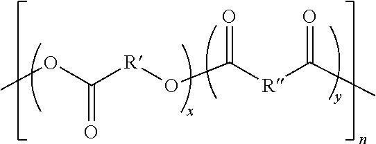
COC([R]OC([R]C(C)=O)=O)=O
